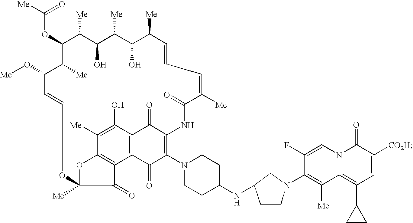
C(OC1C([Me])C(O)C([Me])C(O)C([Me])C=CC=C([Me])C(=O)NC2=C(N3CCC(NC4CN(C5=C([Me])C6=C(C7CC7)C=C([CO2H])C(=O)N6C=C5F)CC4)CC3)C(=O)C3=C(C2=O)C(O)=C([Me])C2=C3C(=O)C([Me])(O2)OC=CC(O[Me])C1[Me])([Me])=O
